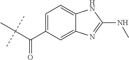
C(C(C1=CC=C2C(=C1)N=C(NC)N2)=O)(C)(C)C
